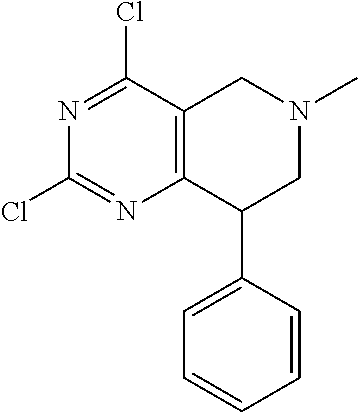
C12=C(C(Cl)=NC(Cl)=N1)CN(C)CC2C1=CC=CC=C1
